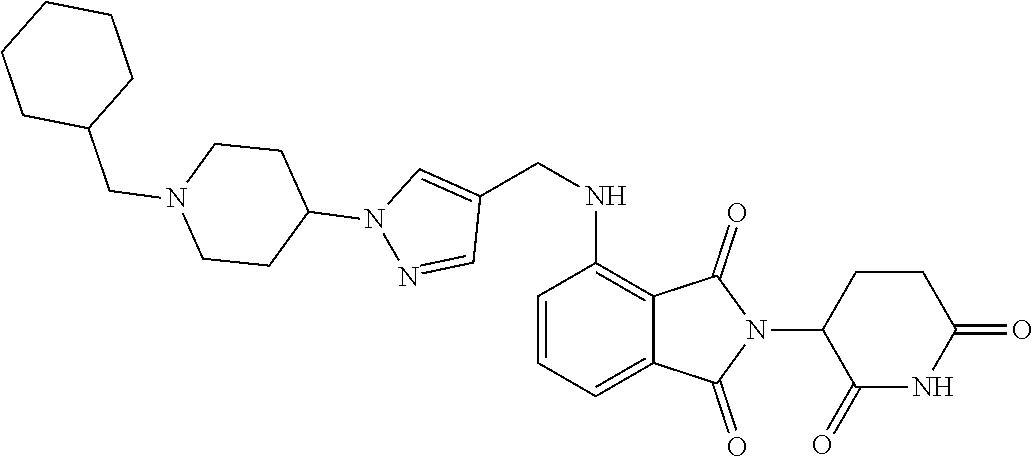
C1=CC=C2C(=C1NCC1=CN(C3CCN(CC4CCCCC4)CC3)N=C1)C(=O)N(C1C(=O)NC(=O)CC1)C2=O
